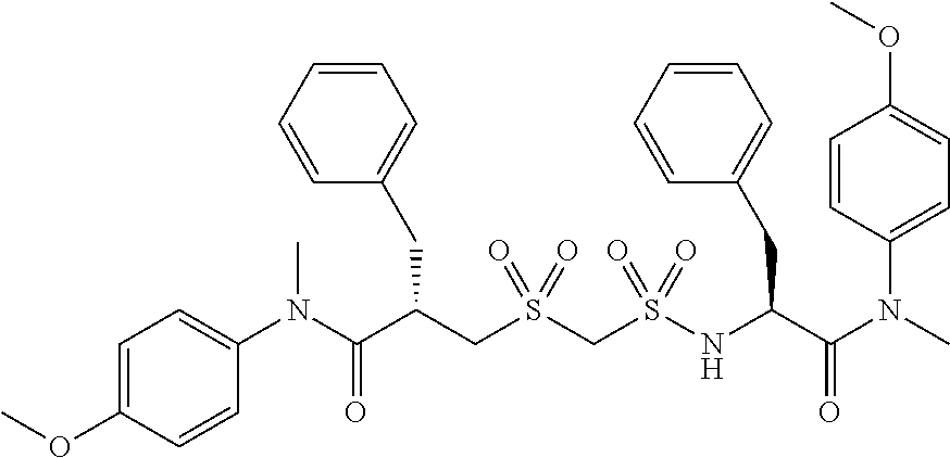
C1(N(C(C(CS(CS(NC(C(N(C)C2=CC=C(OC)C=C2)=O)CC2=CC=CC=C2)(=O)=O)(=O)=O)CC2=CC=CC=C2)=O)C)=CC=C(OC)C=C1
